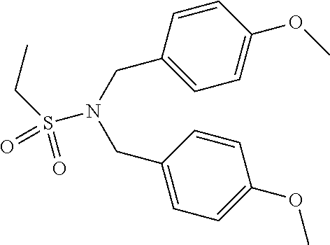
C1=C(CN(CC2=CC=C(OC)C=C2)S(CC)(=O)=O)C=CC(OC)=C1
